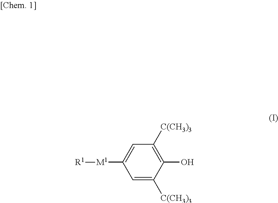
C1=C([C(CH3)3])C(O)=C([C(CH3)3])C=C1[M1][R1]
